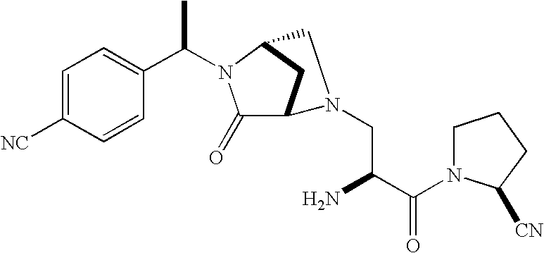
C1=C([NC])C=CC(C(N2C(=O)C3CC2CN3CC(C(N2CCCC2[CN])=O)N)C)=C1
